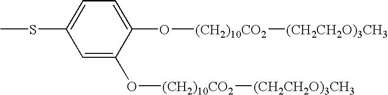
C1=C(O[(CH2)10CO2][(CH2CH2O)3CH3])C(O[(CH2)10CO2][(CH2CH2O)3CH3])=CC=C1SC
